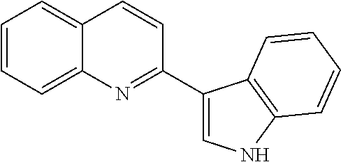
C1=CC=C2C(=C1)C=CC(C1=CNC3=C1C=CC=C3)=N2
